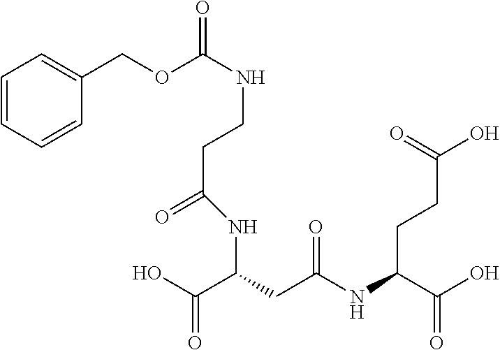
C1=CC=CC(COC(=O)NCCC(=O)NC(C(O)=O)CC(NC(CCC(=O)O)C(=O)O)=O)=C1
